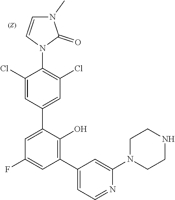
C1=CN(C2=C(Cl)C=C(C3=CC(F)=CC(C4=CC=NC(N5CCNCC5)=C4)=C3O)C=C2Cl)C(=O)N1C
